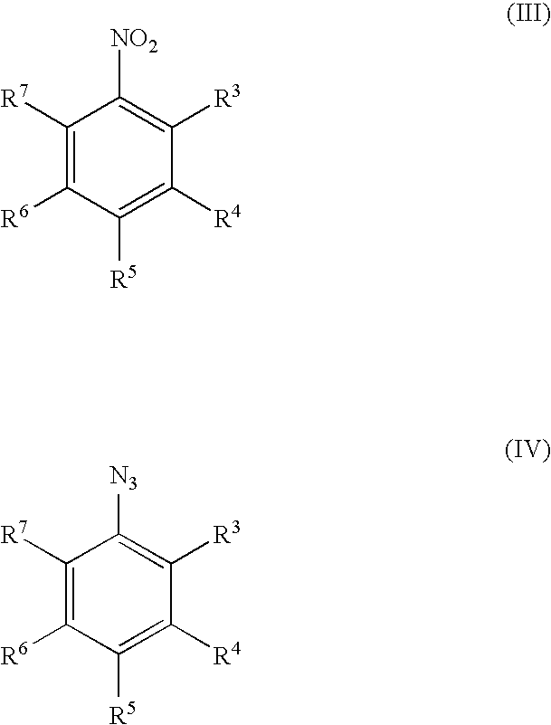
C1([R7])=C([R6])C([R5])=C([R4])C([R3])=C1[NO2].C1([R7])=C([R6])C([R5])=C([R4])C([R3])=C1[N3]
